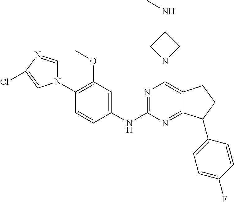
N1(C2=C(OC)C=C(NC3=NC(N4CC(NC)C4)=C4C(=N3)C(C3=CC=C(F)C=C3)CC4)C=C2)C=NC(Cl)=C1
